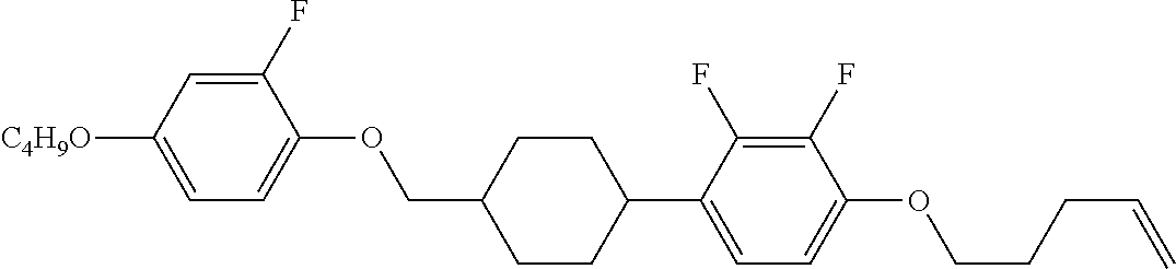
C1(F)=CC([C4H9O])=CC=C1OCC1CCC(C2=CC=C(OCCCC=C)C(F)=C2F)CC1
